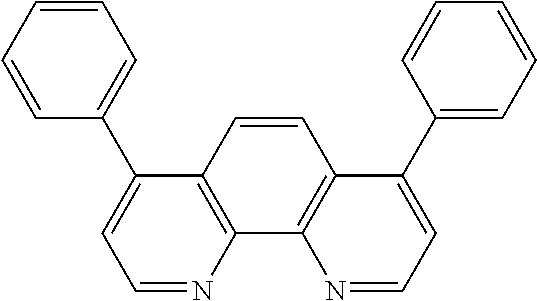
C1=CC2=C(C3=C1C(C1=CC=CC=C1)=CC=N3)N=CC=C2C1=CC=CC=C1
